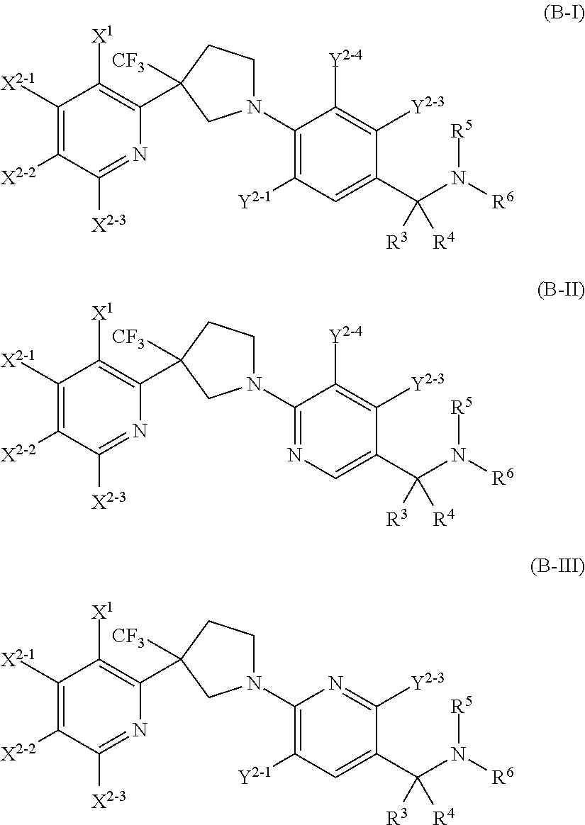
C1([X2-1])=C([X2-2])C([X2-3])=NC(C2([CF3])CCN(C3=C([Y2-1])C=C(C(N([R6])[R5])([R3])[R4])C([Y2-3])=C3[Y2-4])C2)=C1[X1].C1([X2-1])=C([X2-2])C([X2-3])=NC(C2([CF3])CCN(C3=NC=C(C(N([R6])[R5])([R3])[R4])C([Y2-3])=C3[Y2-4])C2)=C1[X1].C1([X2-1])=C([X2-2])C([X2-3])=NC(C2([CF3])CCN(C3=C([Y2-1])C=C(C(N([R6])[R5])([R3])[R4])C([Y2-3])=N3)C2)=C1[X1]
